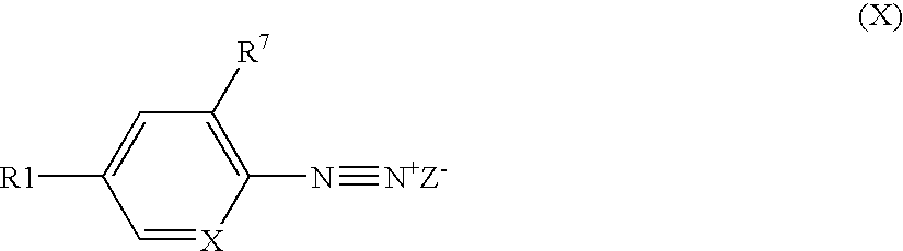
C1=[X]C(N#[N+Z-])=C([R7])C=C1[R1]
